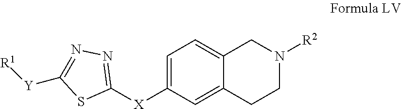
C1=C([X]C2=NN=C([Y][R1])S2)C=C2C(=C1)CN([R2])CC2
